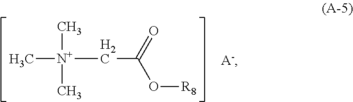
C[N+](C)(C)CC(O[R8])=O.[A-]
